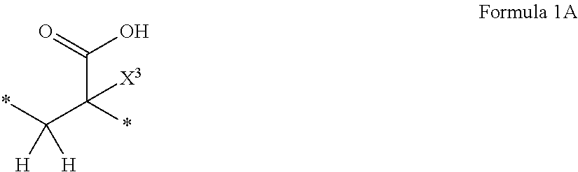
*C(C(C(O)=O)(*)[X3])([H])[H]
